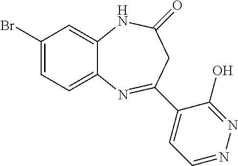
C1(Br)=CC=C2C(=C1)NC(=O)CC(C1=CC=NN=C1O)=N2
